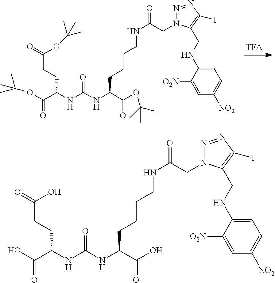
C(C(NC(NC(C(OC(C)(C)C)=O)CCCCNC(CN1N=NC(I)=C1CNC1=CC=C([NO2])C=C1[O2N])=O)=O)CCC(=O)OC(C)(C)C)(OC(C)(C)C)=O.C(C(NC(NC(C(O)=O)CCCCNC(CN1N=NC(I)=C1CNC1=CC=C([NO2])C=C1[O2N])=O)=O)CCC(=O)O)(O)=O
